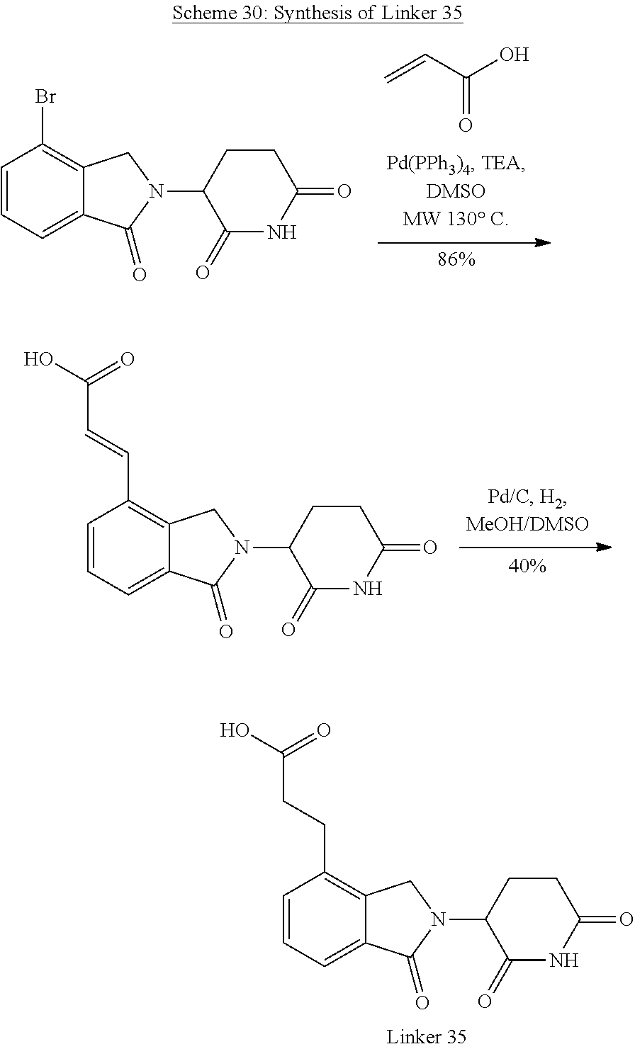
C(=O)(O)C=C.C1(Br)=C2CN(C3C(=O)NC(=O)CC3)C(=O)C2=CC=C1.C1(C=CC(=O)O)=C2CN(C3C(=O)NC(=O)CC3)C(=O)C2=CC=C1.C1(CCC(=O)O)=C2CN(C3C(=O)NC(=O)CC3)C(=O)C2=CC=C1
